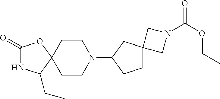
C1(=O)NC(CC)C2(O1)CCN(C1CC3(CC1)CN(C(=O)OCC)C3)CC2
